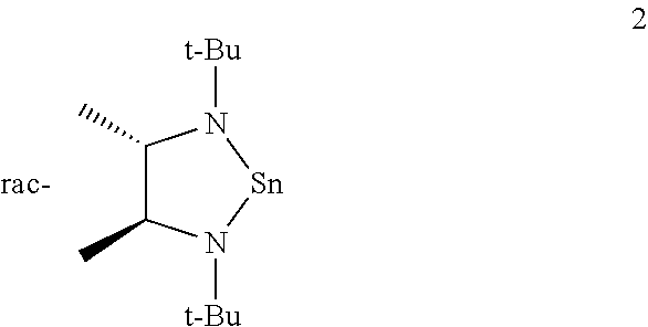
C1(C)C(C)N([t-Bu])[Sn]N1[t-Bu]
